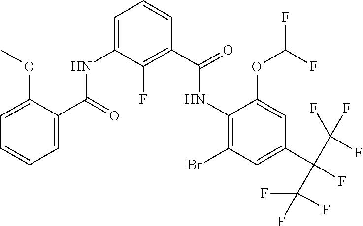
C1=C(OC)C(C(=O)NC2=CC=CC(C(=O)NC3=C(Br)C=C(C(C(F)(F)F)(C(F)(F)F)F)C=C3OC(F)F)=C2F)=CC=C1
